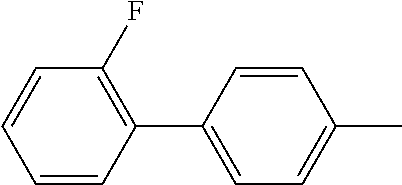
C1(F)=C(C2=CC=C(C)C=C2)C=CC=C1
